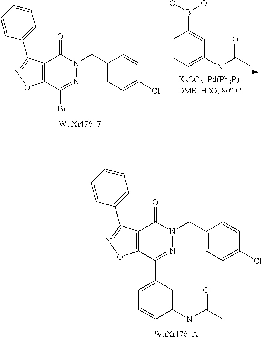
C12=C(C(Br)=NN(CC3=CC=C(Cl)C=C3)C1=O)ON=C2C1=CC=CC=C1.C1=CC=C(NC(C)=O)C=C1B(O)O.C12=C(C(C3=CC=CC(NC(C)=O)=C3)=NN(CC3=CC=C(Cl)C=C3)C1=O)ON=C2C1=CC=CC=C1
